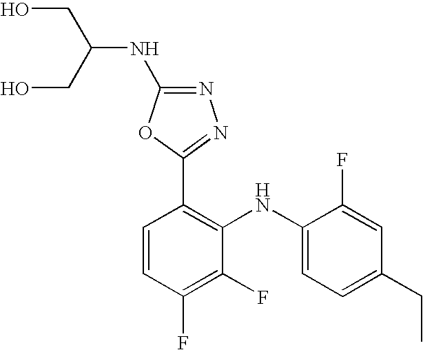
C1=CC(F)=C(F)C(NC2=CC=C(CC)C=C2F)=C1C1=NN=C(NC(CO)CO)O1
